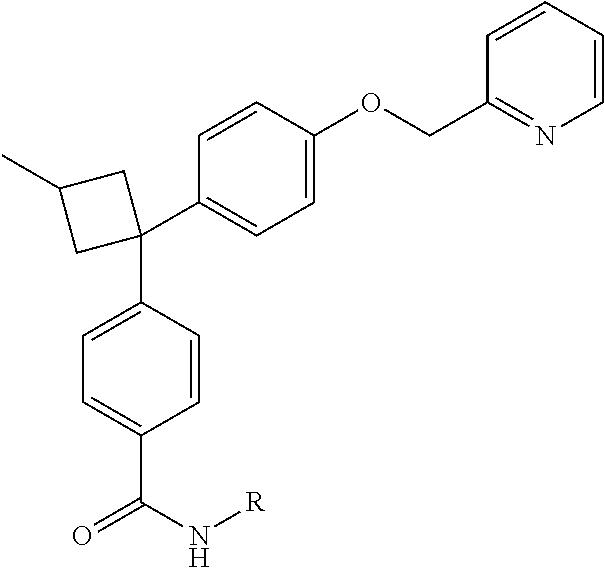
C1(C2(C3=CC=C(C(N[R])=O)C=C3)CC(C)C2)=CC=C(OCC2=NC=CC=C2)C=C1
